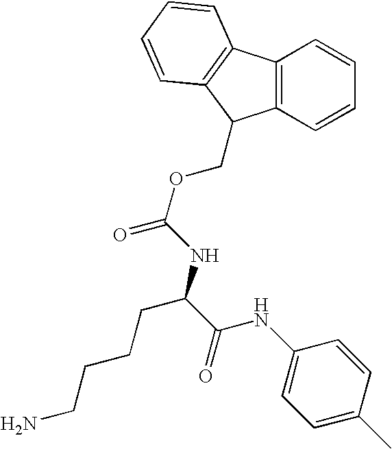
C12=C(C=CC=C1)C(COC(=O)NC(C(=O)NC1=CC=C(C)C=C1)CCCCN)C1=C2C=CC=C1
